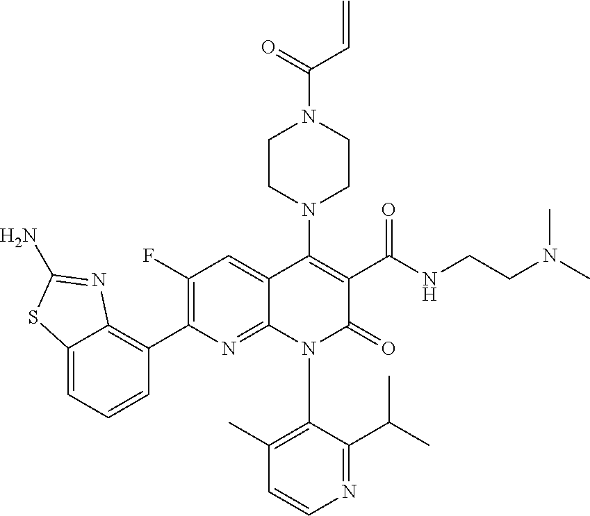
C1(N2C3=NC(C4=C5N=C(N)SC5=CC=C4)=C(F)C=C3C(N3CCN(C(C=C)=O)CC3)=C(C(=O)NCCN(C)C)C2=O)=C(C)C=CN=C1C(C)C
